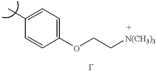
C1(C)=CC=C(OCC[N(CH3)3])C=C1
